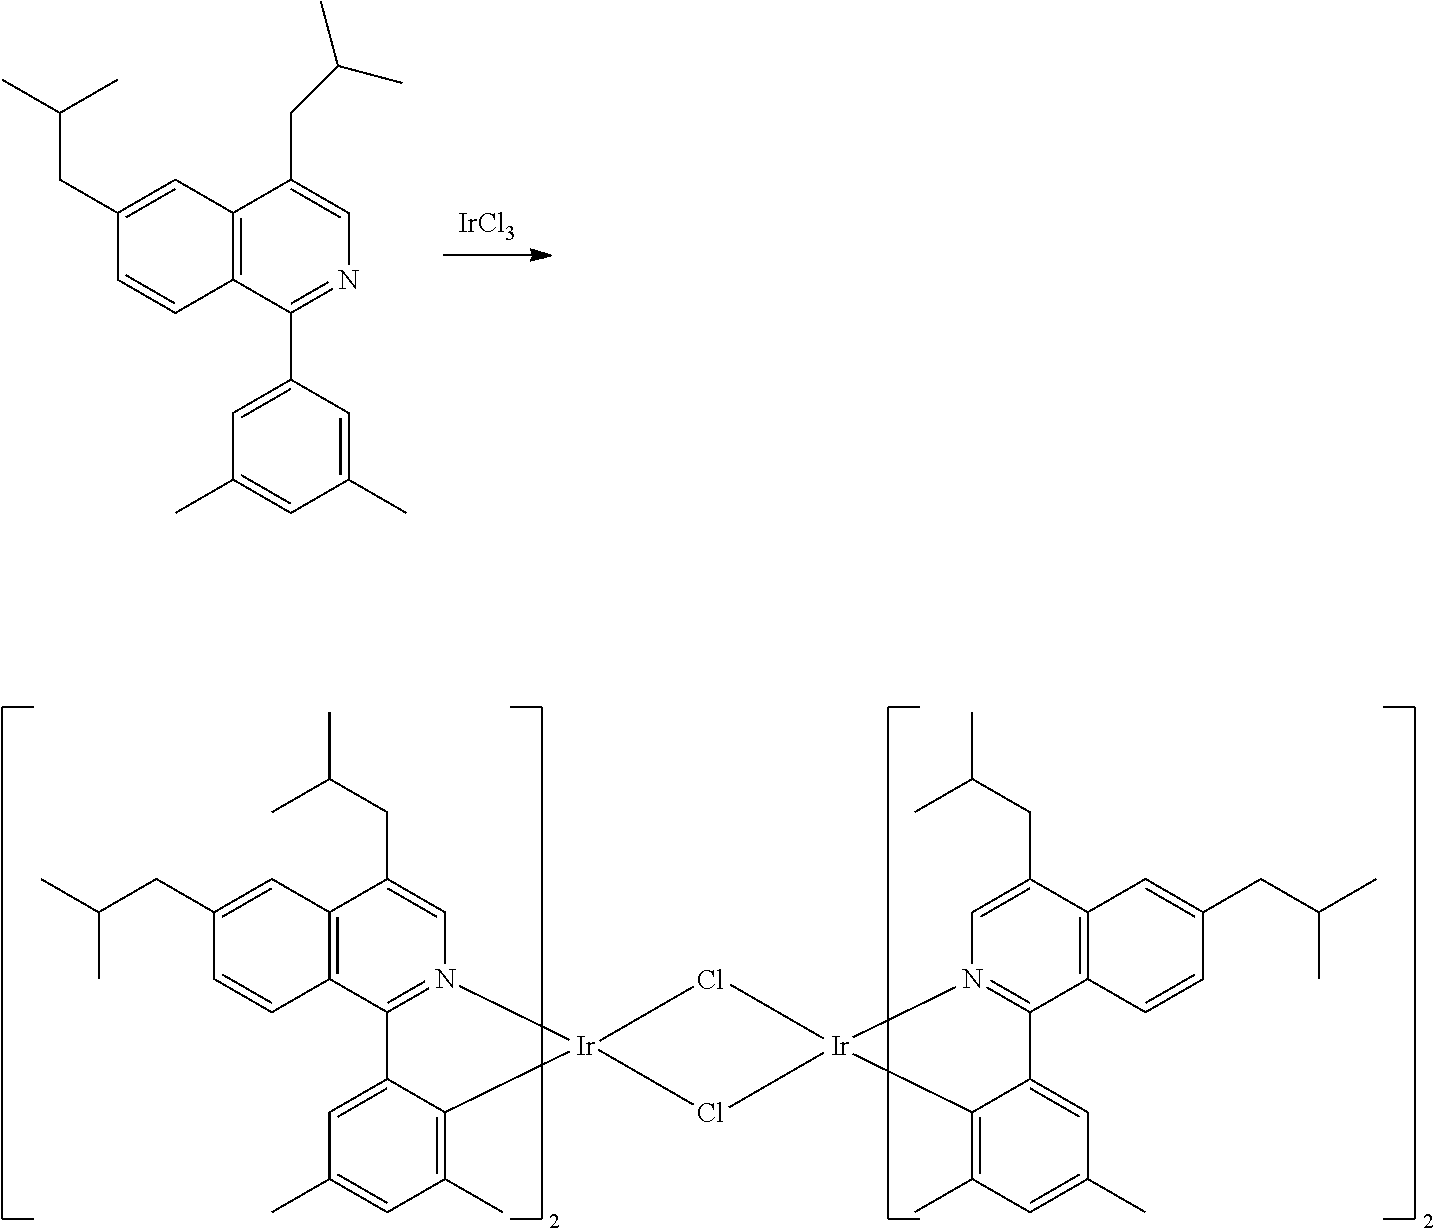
[IrCl3].C1(CC(C)C)=CC2=C(C=C1)C(C1=CC(C)=CC(C)=C1)=NC=C2CC(C)C.C1(CC(C)C)=CC2=C(C=C1)C1=N(C=C2CC(C)C)[Ir]2(C3=C(C)C=C(C)C=C13)Cl[Ir]1(Cl2)N2=C(C3=C(C=C(CC(C)C)C=C3)C(CC(C)C)=C2)C2=CC(C)=CC(C)=C21
